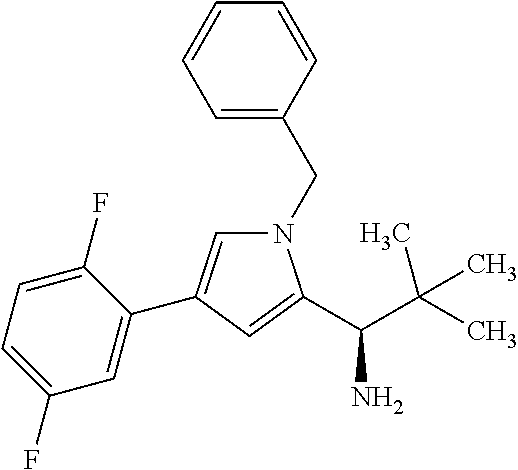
N1(CC2=CC=CC=C2)C=C(C2=CC(F)=CC=C2F)C=C1C(C(C)(C)C)N
